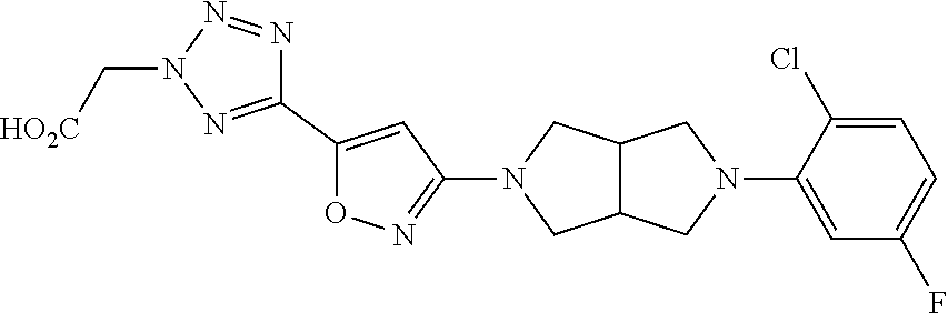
C12C(CN(C3=NOC(C4=NN(C[HO2C])N=N4)=C3)C1)CN(C1=CC(F)=CC=C1Cl)C2
